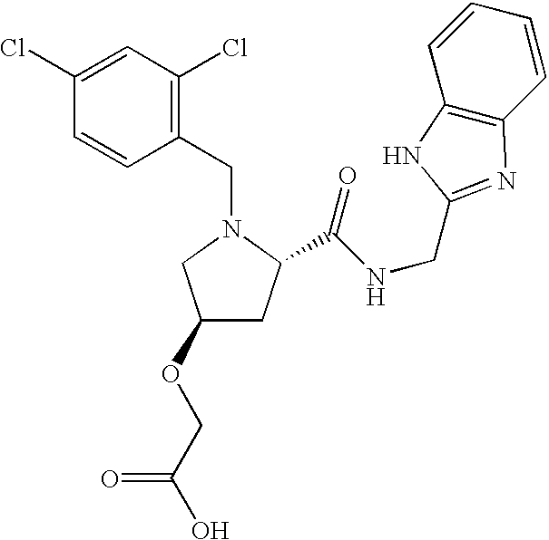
C1(CN2CC(OCC(O)=O)CC2C(NCC2=NC3=C(C=CC=C3)N2)=O)=C(Cl)C=C(Cl)C=C1
